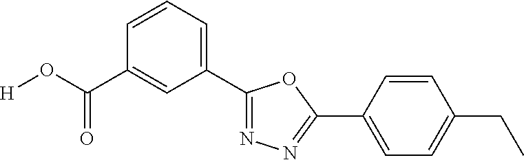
[H]OC(C1=CC(C2=NN=C(C3=CC=C(CC)C=C3)O2)=CC=C1)=O
